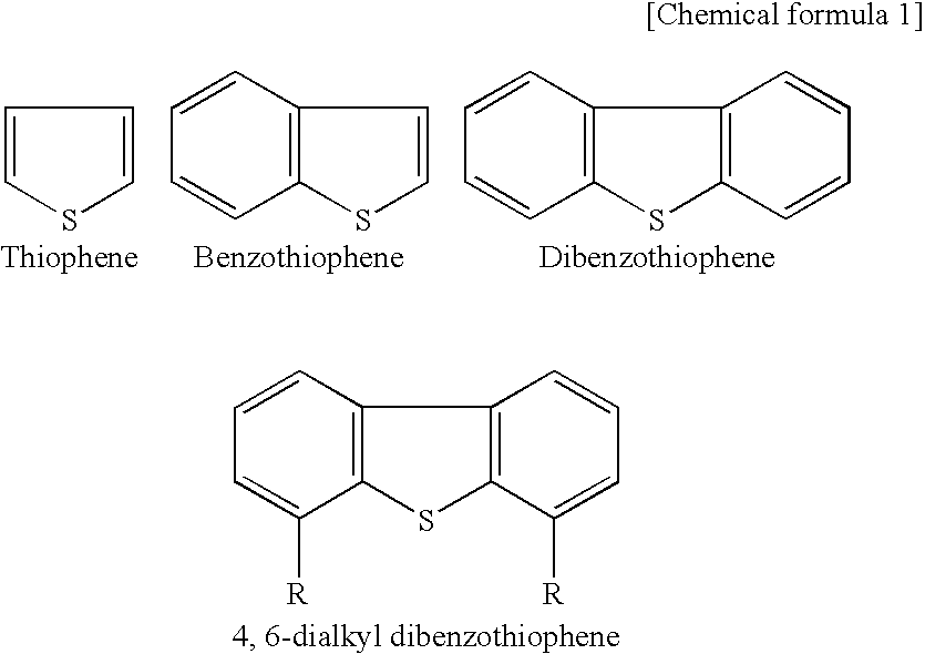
C1=CSC=C1.C12=C(SC=C1)C=CC=C2.C12=C(SC3=C1C=CC=C3)C=CC=C2.C12=C(SC3=C1C=CC=C3[R])C([R])=CC=C2
